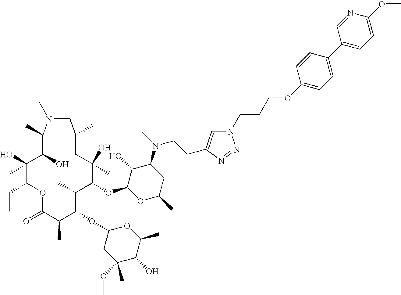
C1(O)(C)C(CC)OC(=O)C(C)C(OC2CC(OC)(C)C(O)C(C)O2)C(C)C(OC2C(O)C(N(CCC3=CN(CCCOC4=CC=C(C5=CC=C(OC)N=C5)C=C4)N=N3)C)CC(C)O2)C(C)(O)CC(C)CN(C)C(C)C1O
